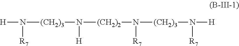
[H]N([R7])[(CH2)3]N([H])[(CH2)2]N([R7])[(CH2)3]N([R7])[H]
